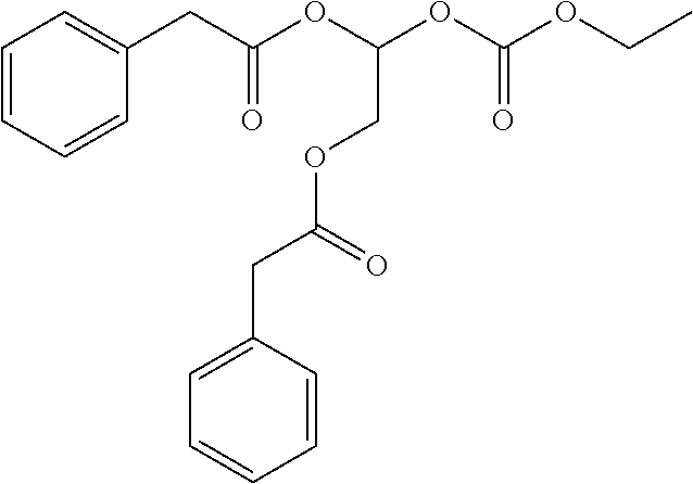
C1=CC=CC(CC(OC(OC(OCC)=O)COC(CC2=CC=CC=C2)=O)=O)=C1
